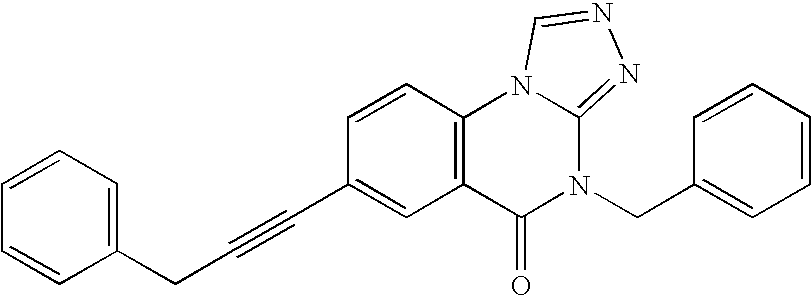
C(C#CC1=CC2=C(C=C1)N1C(=NN=C1)N(CC1=CC=CC=C1)C2=O)C1=CC=CC=C1
